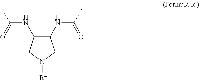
N(C(=O)C)C1C(NC(=O)C)CN([R4])C1
